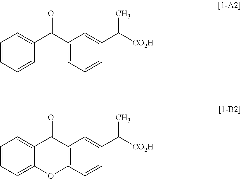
C1=CC=CC(C(C2=CC=CC(C([CO2H])C)=C2)=O)=C1.C1=CC=C2C(=C1)C(=O)C1=C(C=CC(C([CO2H])C)=C1)O2
